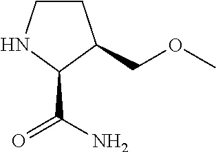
C1CNC(C(N)=O)C1COC
